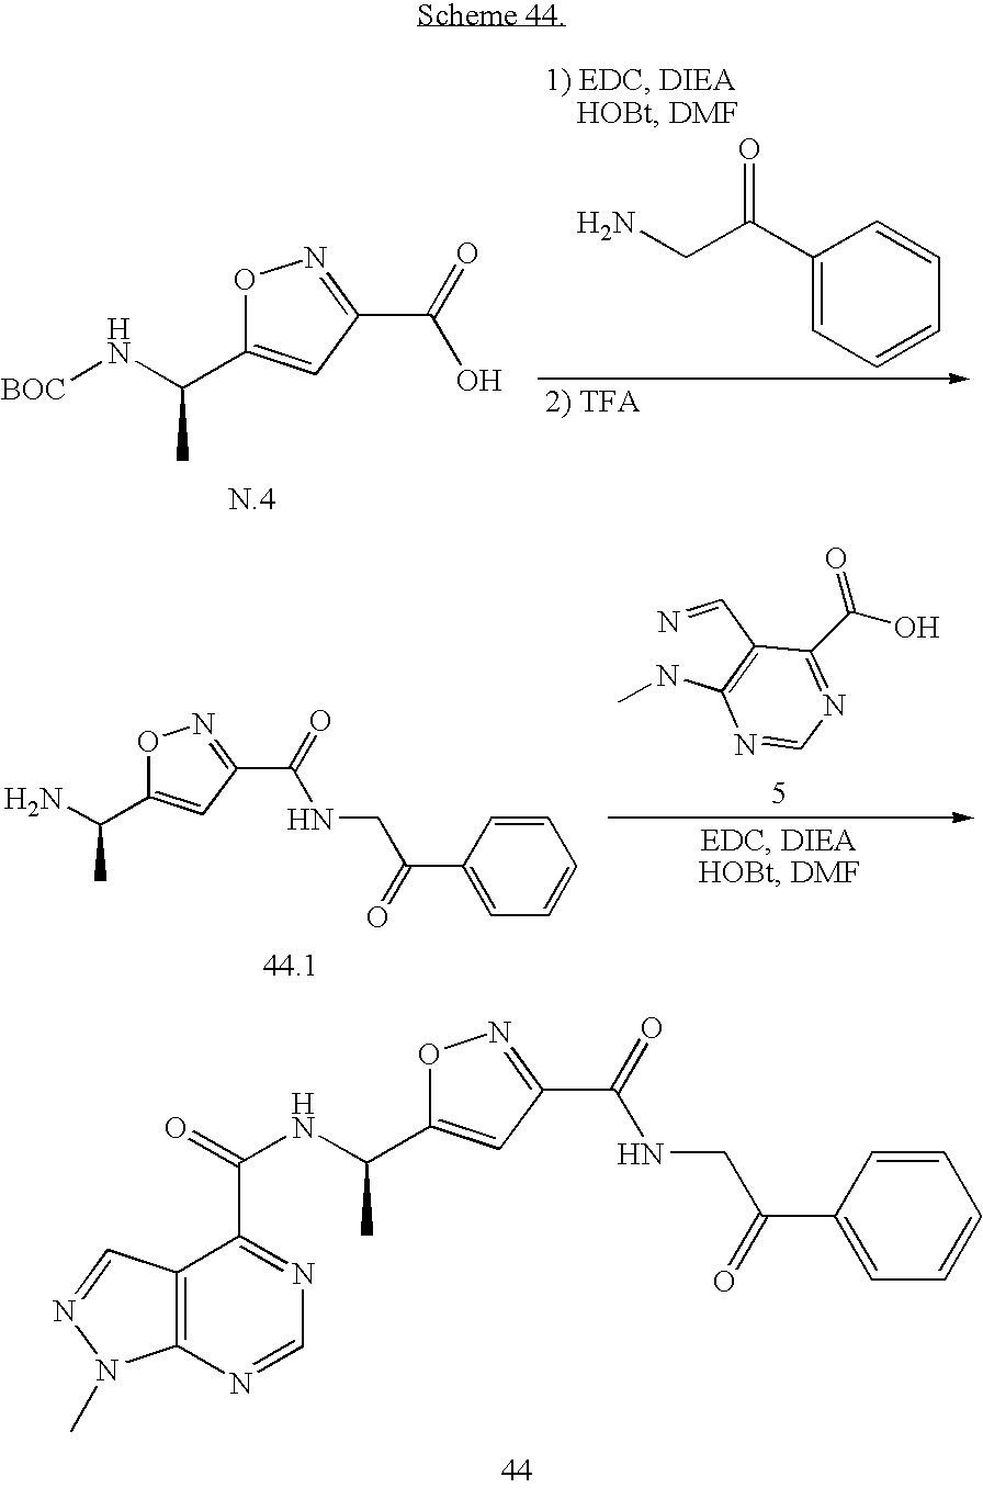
C1(C(CN)=O)=CC=CC=C1.O1C(C(N[BOC])C)=CC(C(=O)O)=N1.O1C(C(N)C)=CC(C(=O)NCC(C2=CC=CC=C2)=O)=N1.N=CC1=C(NC)N=CN=C1C(O)=O.O1C(C(NC(=O)C2=NC=NC3=C2C=NN3C)C)=CC(C(=O)NCC(C2=CC=CC=C2)=O)=N1
